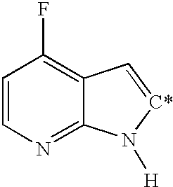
C1=CN=C2C(=C1F)C=[C*]N2[H]
